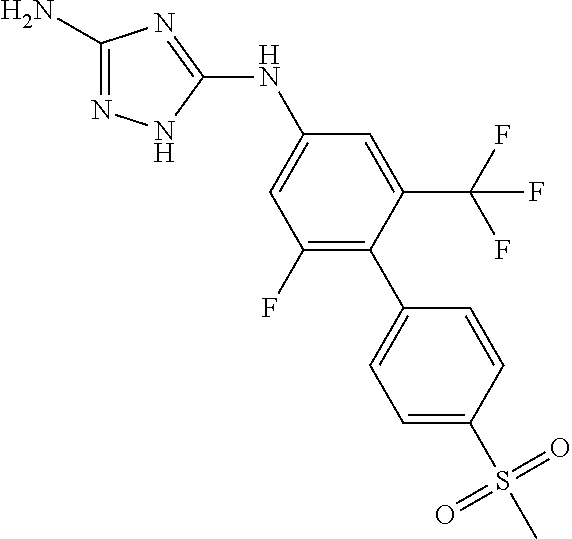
C1(N)=NNC(NC2=CC(F)=C(C3=CC=C(S(=O)(=O)C)C=C3)C(C(F)(F)F)=C2)=N1
